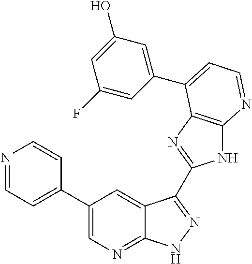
C1(C2=CC=NC=C2)=CN=C2C(=C1)C(C1=NC3=C(N1)N=CC=C3C1=CC(O)=CC(F)=C1)=NN2
